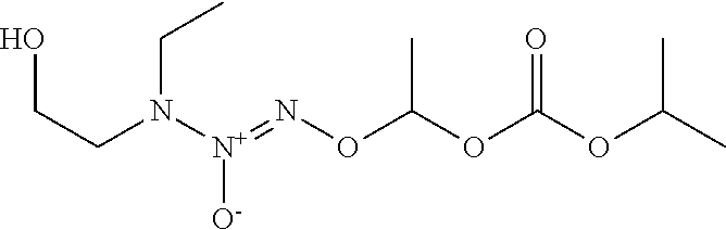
C(CN([N+](=NOC(OC(OC(C)C)=O)C)[O-])CC)O
